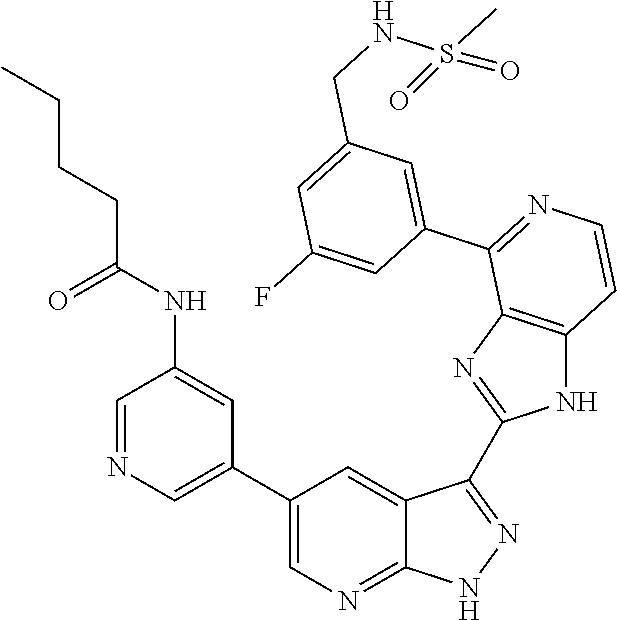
C1=NC=C(C2=CN=C3C(=C2)C(C2=NC4=C(N2)C=CN=C4C2=CC(CNS(C)(=O)=O)=CC(F)=C2)=NN3)C=C1NC(CCCC)=O
